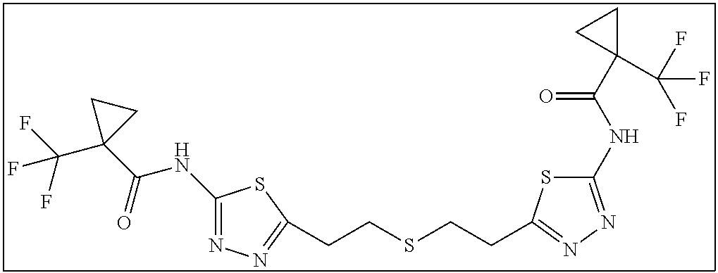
C1(NC(C2(C(F)(F)F)CC2)=O)=NN=C(CCSCCC2=NN=C(NC(C3(C(F)(F)F)CC3)=O)S2)S1
